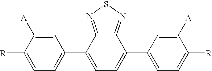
C1([R])=CC=C(C2=CC=C(C3=CC=C([R])C([A])=C3)C3=NSN=C23)C=C1[A]
